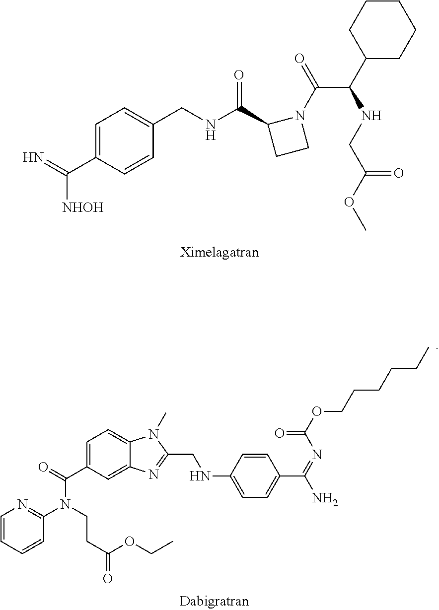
C1=C(C(=N)[NHOH])C=CC(CNC(C2CCN2C(C(C2CCCCC2)NCC(OC)=O)=O)=O)=C1.C1=CC=CC(N(CCC(OCC)=O)C(C2=CC=C3C(=C2)N=C(CNC2=CC=C(C(=NC(OCCCCCC)=O)N)C=C2)N3C)=O)=N1
